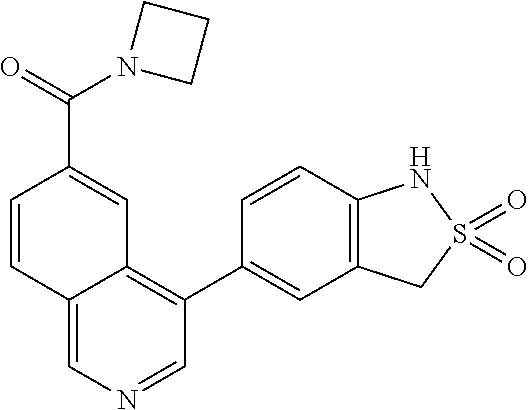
C1(C2=CC3=C(C=C2)NS(=O)(=O)C3)=C2C(=CN=C1)C=CC(C(=O)N1CCC1)=C2
